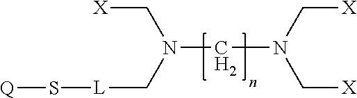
[Q]S[L]CN(C[X])CN(C[X])C[X]
